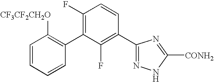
C1(C2=C(F)C=CC(C3=NNC([CONH2])=N3)=C2F)=C([CF3CF2CH2O])C=CC=C1
